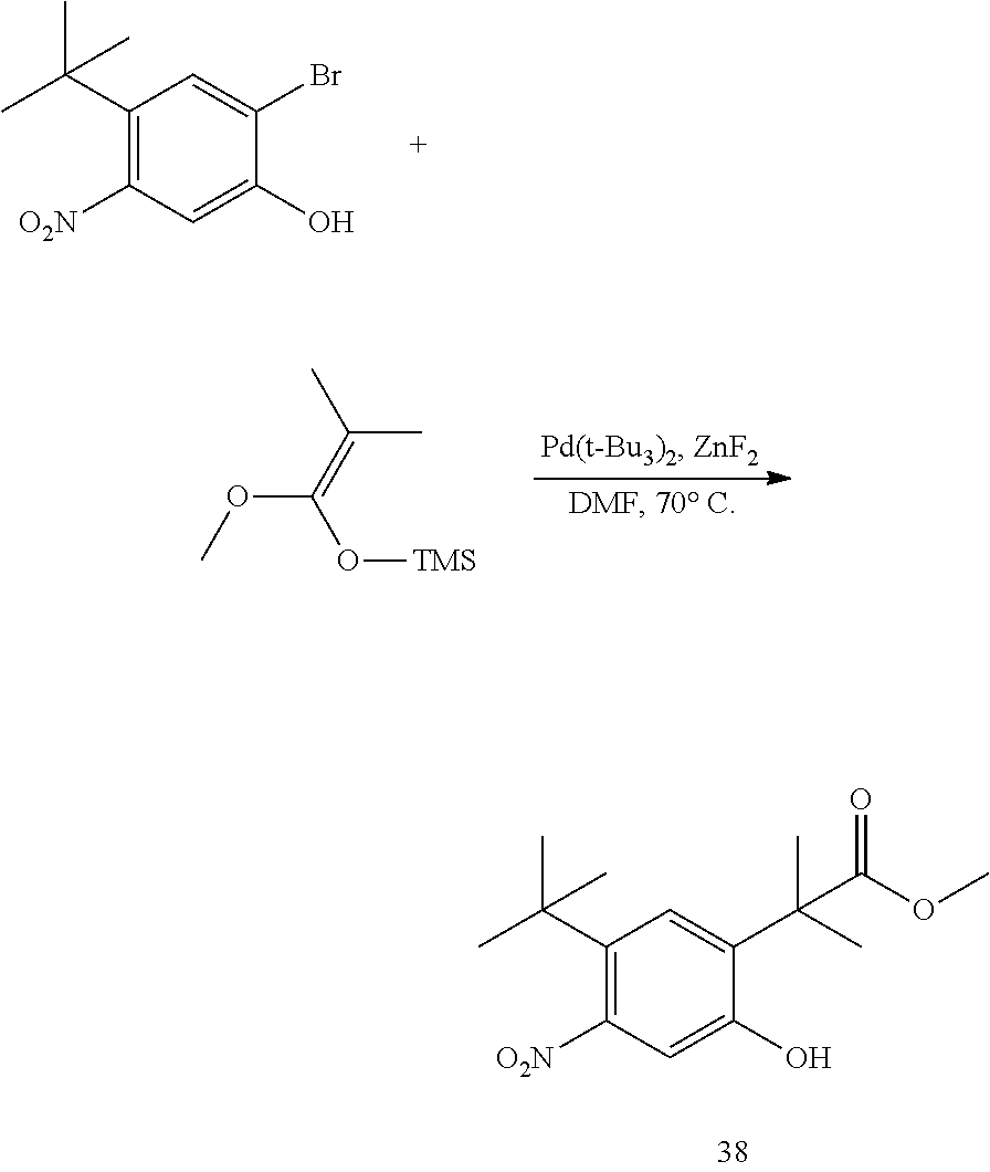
C1(C(C)(C)C)=C([O2N])C=C(O)C(Br)=C1.O(C(=C(C)C)O[TMS])C.C1(C(C)(C)C)=C([O2N])C=C(O)C(C(C(OC)=O)(C)C)=C1
